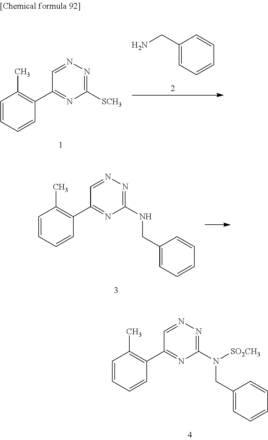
C1=CC=CC(C2=NC([SCH3])=NN=C2)=C1C.C1(CN)=CC=CC=C1.C1=CC=CC(C2=NC(NCC3=CC=CC=C3)=NN=C2)=C1C.C1=CC=CC(C2=NC(N(CC3=CC=CC=C3)[SO2CH3])=NN=C2)=C1C
